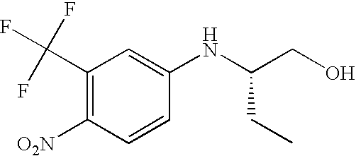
C1(C(F)(F)F)=C([O2N])C=CC(NC(CO)CC)=C1
